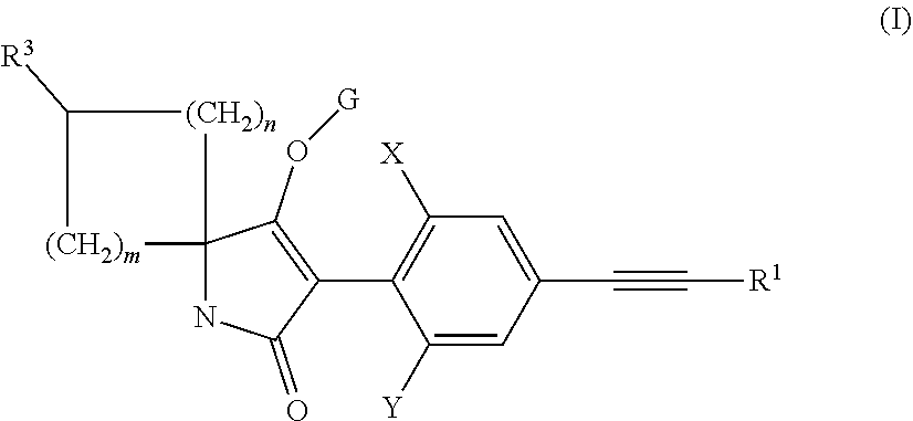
C1(C#C[R1])=CC([X])=C(C2=C(O[G])C3(NC2=O)[(CH2)m]C([R3])[(CH2)n]3)C([Y])=C1
